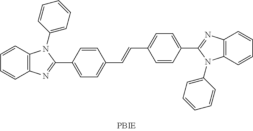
C1=CC2=C(C=C1)N=C(C1=CC=C(C=CC3=CC=C(C4=NC5=C(N4C4=CC=CC=C4)C=CC=C5)C=C3)C=C1)N2C1=CC=CC=C1
